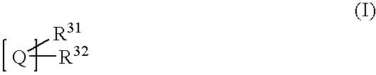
[Q]([R32])[R31]
